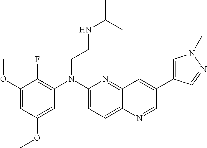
C1=C(OC)C=C(OC)C(F)=C1N(C1=CC=C2C(=N1)C=C(C1=CN(C)N=C1)C=N2)CCNC(C)C
